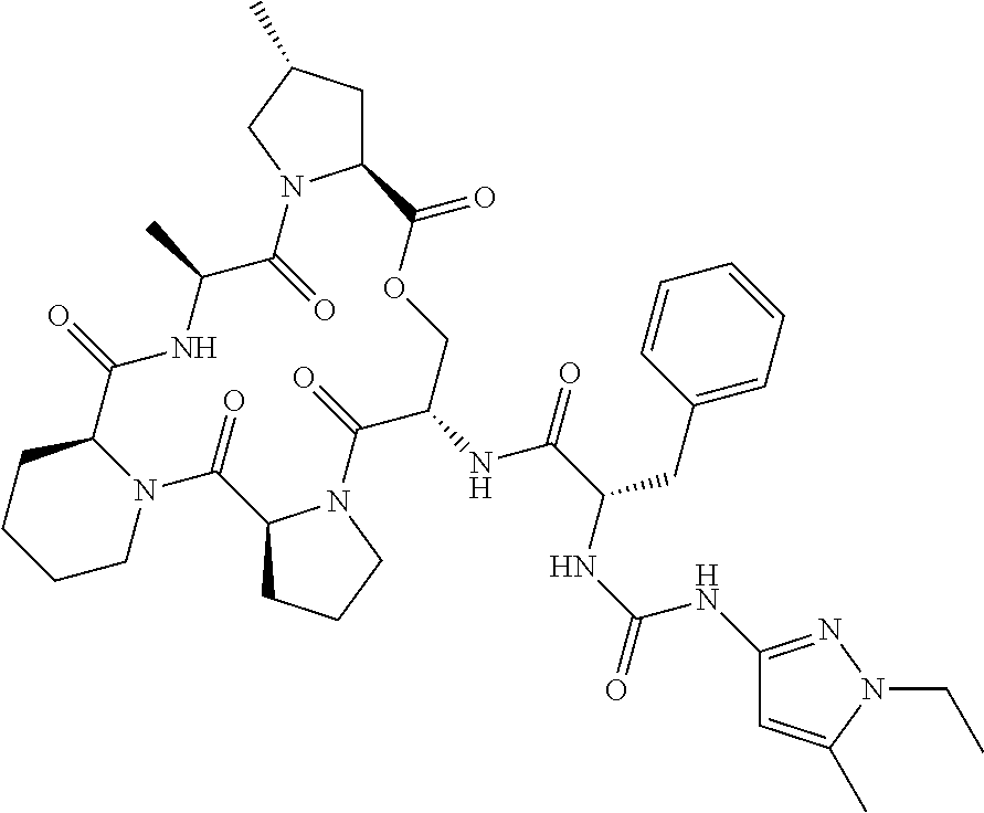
C12CC(C)CN1C(=O)C(C)NC(=O)C1CCCCN1C(=O)C1CCCN1C(=O)C(NC(=O)C(CC1=CC=CC=C1)NC(=O)NC1=NN(CC)C(C)=C1)COC2=O
